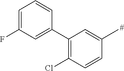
C1=C(F)C=C(C2=C(Cl)C=CC(C)=C2)C=C1
